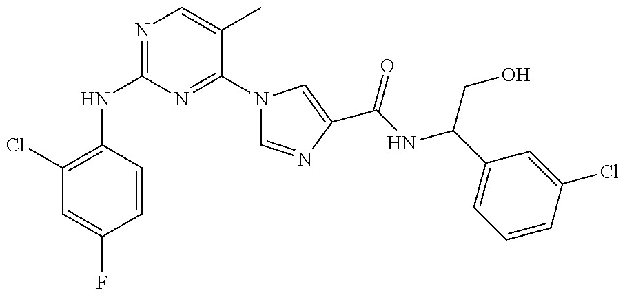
N(C1=NC=C(C)C(N2C=NC(C(NC(C3=CC=CC(Cl)=C3)CO)=O)=C2)=N1)C1=C(Cl)C=C(F)C=C1
